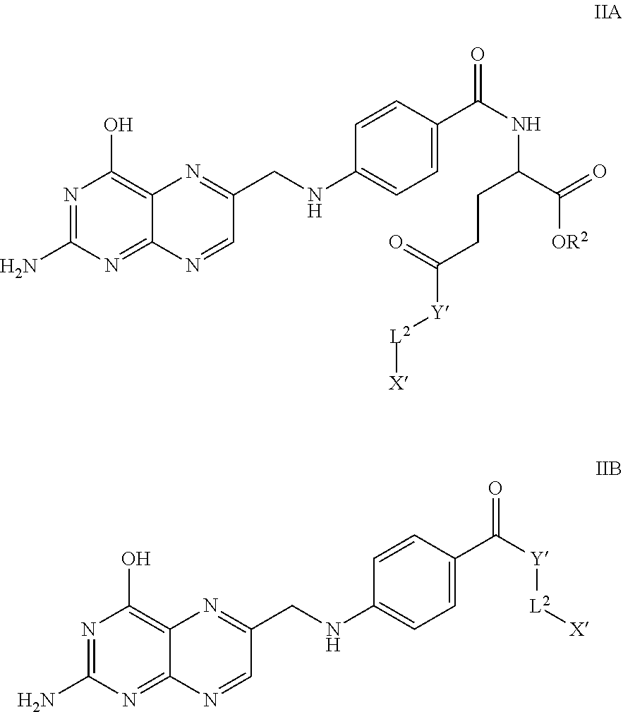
N1=C(N)N=C2C(=C1O)N=C(CNC1=CC=C(C(NC(CCC(=O)[Y][L2][X])C([OR2])=O)=O)C=C1)C=N2.C1(O)=C2C(=NC(N)=N1)N=CC(CNC1=CC=C(C([Y][L2][X])=O)C=C1)=N2
